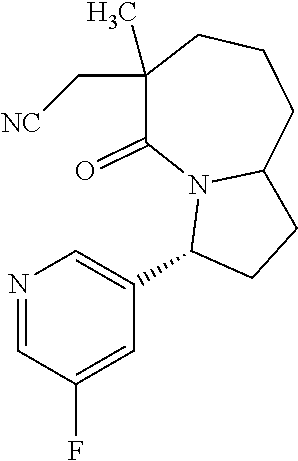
N1=CC(F)=CC(C2CCC3N2C(=O)C(C[NC])(C)CCC3)=C1
